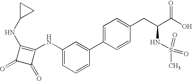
C1(=O)C(=O)C(NC2=CC=CC(C3=CC=C(CC(C(O)=O)NS(C)(=O)=O)C=C3)=C2)=C1NC1CC1
